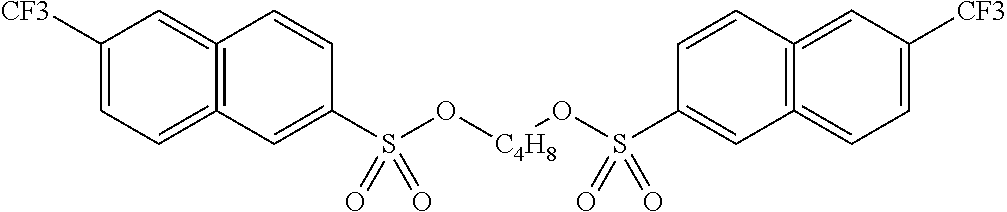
C12=C(=CC=C([CF3])C=1)C=C(S(O[C4H8]OS(C1=CC3=C(=CC([CF3])=CC=3)C=C1)(=O)=O)(=O)=O)C=C2
